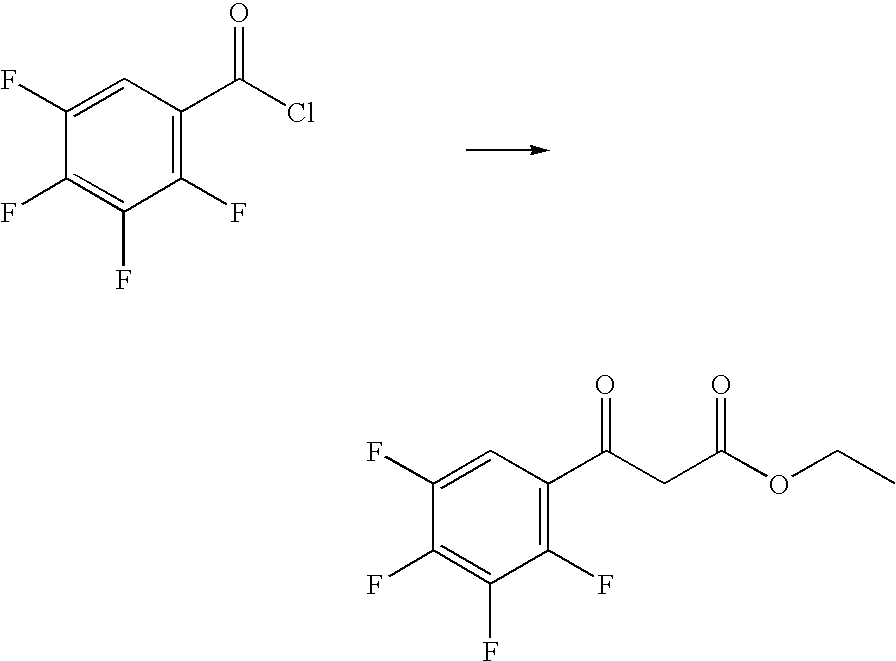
C1(F)=CC(C(Cl)=O)=C(F)C(F)=C1F.C1(F)=CC(C(CC(OCC)=O)=O)=C(F)C(F)=C1F
